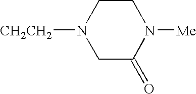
C1C(=O)N([Me])CCN1[CH2CH2]
